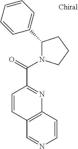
C1(C2=CC=CC=C2)N(C(=O)C2=NC3=C(C=C2)C=NC=C3)CCC1
